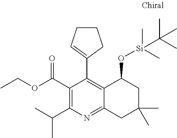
C(C1=C(C(C)C)N=C2C(=C1C1=CCCC1)C(O[Si](C)(C)C(C)(C)C)CC(C)(C)C2)(=O)OCC
